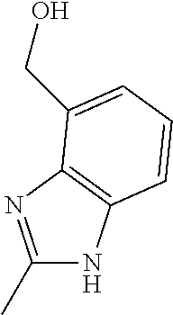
C1(C)=NC2=C(N1)C=CC=C2CO
